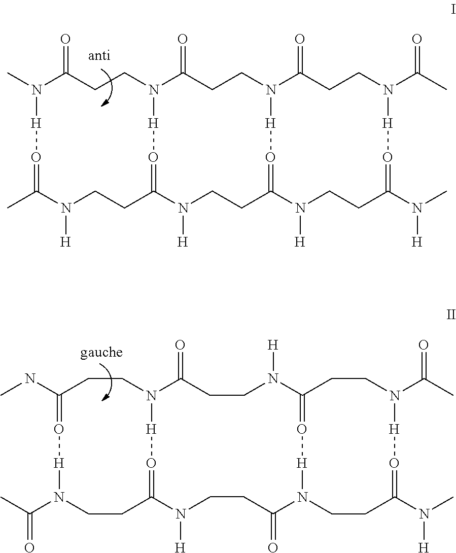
CN1C(=O)CCN2C(=O)CCN3C(=O)CCN(C(C)=O)[H]O=C(N(C)[H])CCN([H])C(=O[H]3)CCN([H])C(=O[H]2)CCN([H])C(C)=O[H]1.CNC1=O[H]N(C(C)=O)CCC2=O[H]N(CC1)C(=O)CCN([H])C1=O[H]N(CCC(N(C)[H])=O[H]N(C(C)=O)CC1)C(=O)CCN2[H]
